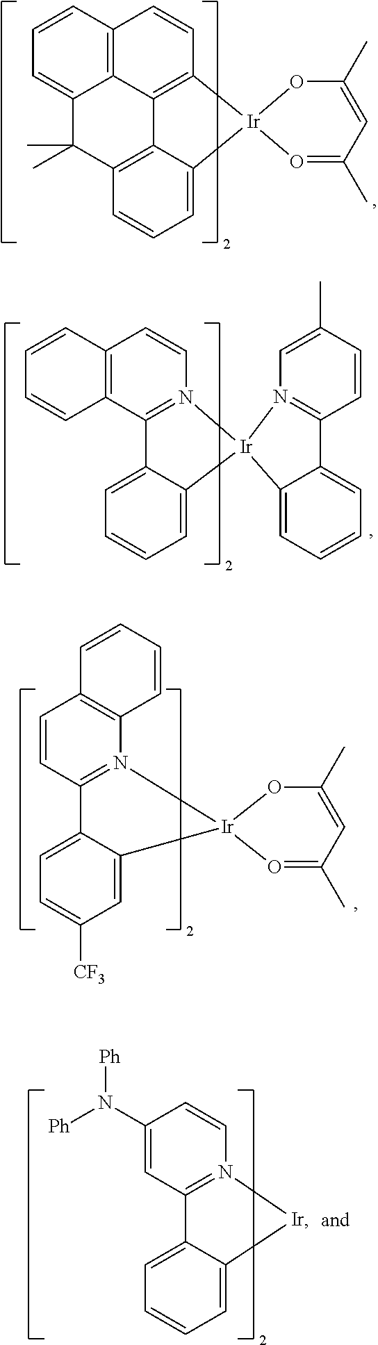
C12=C3C=CC=C1C(C)(C)C1=C4C2=C(C=C3)[Ir]2(C4=CC=C1)O=C(C)C=C(C)O2.C12=C(C3=N(C=C1)[Ir]1(C4=CC=CC=C34)N3=C(C=CC(C)=C3)C3=CC=CC=C13)C=CC=C2.C1=CC2=N(C3=C1C=CC=C3)[Ir]1(C3=CC([CF3])=CC=C23)O=C(C)C=C(C)O1.C1(N([Ph])[Ph])=CC2=N(C=C1)[Ir]C1=CC=CC=C21
